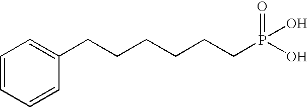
C1=CC=CC(CCCCCCP(O)(=O)O)=C1
